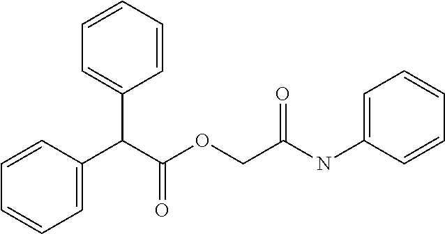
C(C(OCC(NC1=CC=CC=C1)=O)=O)(C1=CC=CC=C1)C1=CC=CC=C1
